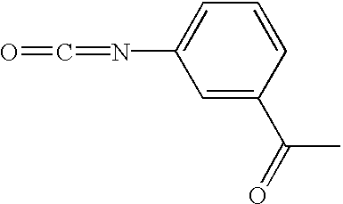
C1=C(C(=O)C)C=CC=C1N=C=O
